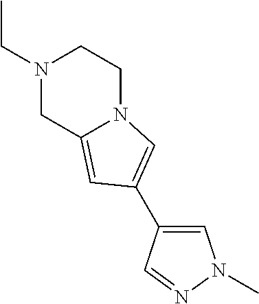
C1N(CC)CCN2C1=CC(C1=CN(C)N=C1)=C2
